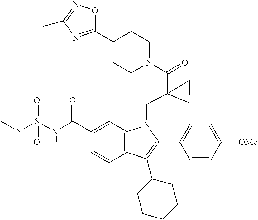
N(S(NC(C1=CC2=C(C=C1)C(C1CCCCC1)=C1N2CC2(C(=O)N3CCC(C4=NC(C)=NO4)CC3)C(C3=C1C=CC([OMe])=C3)C2)=O)(=O)=O)(C)C
